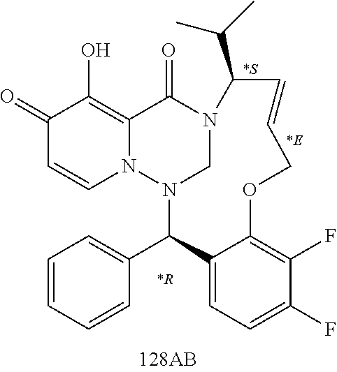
C1(=O)C=CN2C(=C1O)C(=O)N1CN2C(C2=CC=CC=C2)C2=CC=C(F)C(F)=C2OCC=CC1C(C)C
